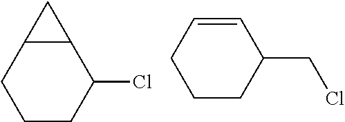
C12C(CCCC1Cl)C2.C1=CCCCC1CCl
